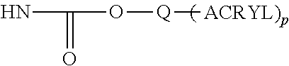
NC(=O)O[Q][ACRYL)p]
